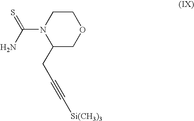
C(N1C(CC#C[Si(CH3)3])COCC1)(N)=S
